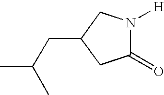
C1(=O)N([H])CC(CC(C)C)C1
